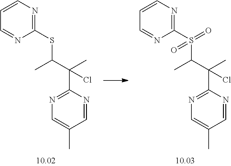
C1(S(C(C(C)(Cl)C2=NC=C(C)C=N2)C)(=O)=O)=NC=CC=N1.C1(SC(C(C)(Cl)C2=NC=C(C)C=N2)C)=NC=CC=N1
